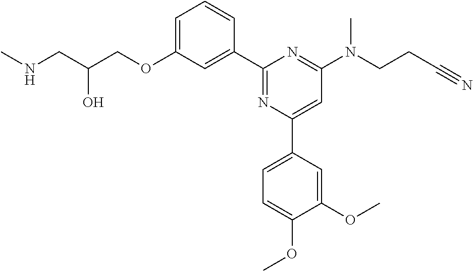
C1=C(OCC(CNC)O)C=C(C2=NC(C3=CC=C(OC)C(OC)=C3)=CC(N(CCC#N)C)=N2)C=C1
